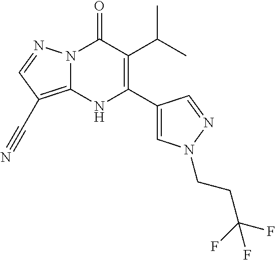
N12C(=C(C#N)C=N1)NC(C1=CN(CCC(F)(F)F)N=C1)=C(C(C)C)C2=O
